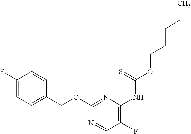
C1(F)=CC=C(COC2=NC(NC(OCCCCC)=S)=C(F)C=N2)C=C1
